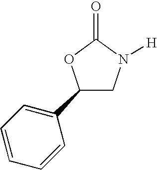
C1N([H])C(=O)OC1C1=CC=CC=C1
